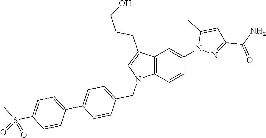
C12=C(C=CC(N3N=C(C(N)=O)C=C3C)=C1)N(CC1=CC=C(C3=CC=C(S(C)(=O)=O)C=C3)C=C1)C=C2CCCO
